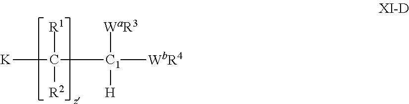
[K]C([C1]([WbR4])([WaR3])[H])([R1])[R2]
